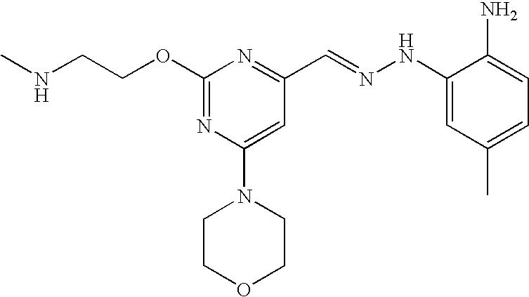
C(COC1=NC(N2CCOCC2)=CC(C=NNC2=CC(C)=CC=C2N)=N1)NC
